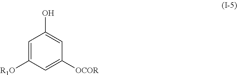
C1=C([R1O])C=C([OCOR])C=C1O
